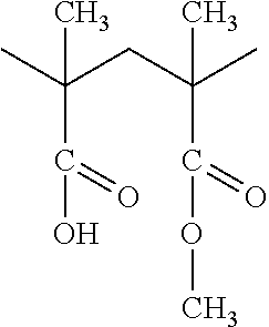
CC(CC(C)(C(=O)OC)C)(C)C(O)=O
